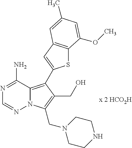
S1C2=C(C=C1C1=C3N(N=CN=C3N)C(CN3CCNCC3)=C1CO)C=C(C)C=C2OC
